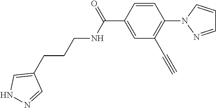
C1=CC(C(=O)NCCCC2=CNN=C2)=CC(C#C)=C1N1N=CC=C1
